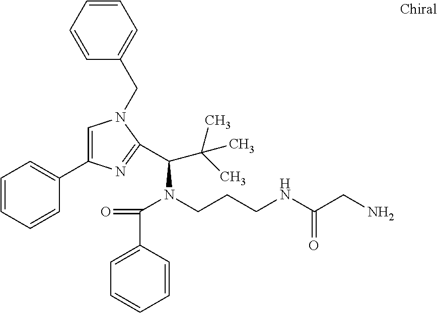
C1=C(C2=CC=CC=C2)N=C(C(N(CCCNC(CN)=O)C(C2=CC=CC=C2)=O)C(C)(C)C)N1CC1=CC=CC=C1
